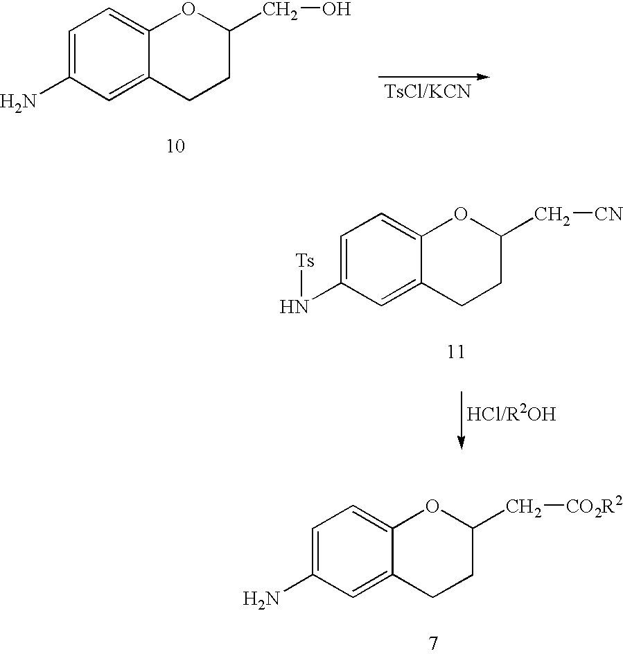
C1=C(N)C=C2C(=C1)OC(C[CO2R2])CC2.C1=C(N[Ts])C=C2C(=C1)OC(C[CN])CC2.C1=C(N)C=C2C(=C1)OC(CO)CC2
